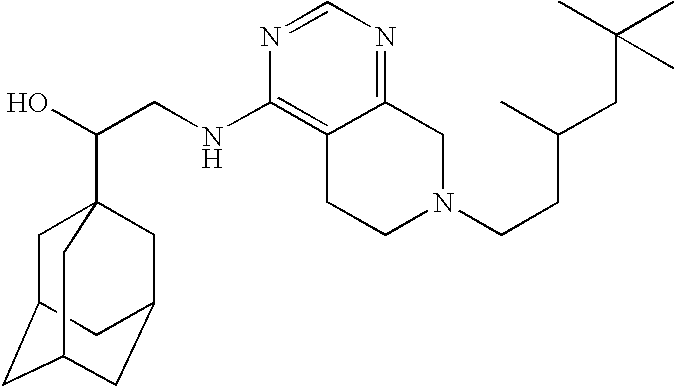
C(CNC1=C2C(=NC=N1)CN(CCC(CC(C)(C)C)C)CC2)(O)C12CC3CC(CC(C1)C3)C2
